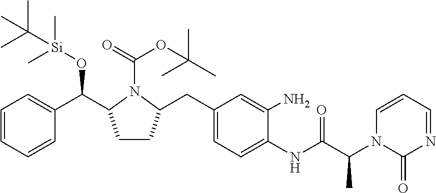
C1=CC=CC(C(C2CCC(CC3=CC=C(NC(C(N4C=CC=NC4=O)C)=O)C(N)=C3)N2C(=O)OC(C)(C)C)O[Si](C)(C)C(C)(C)C)=C1
